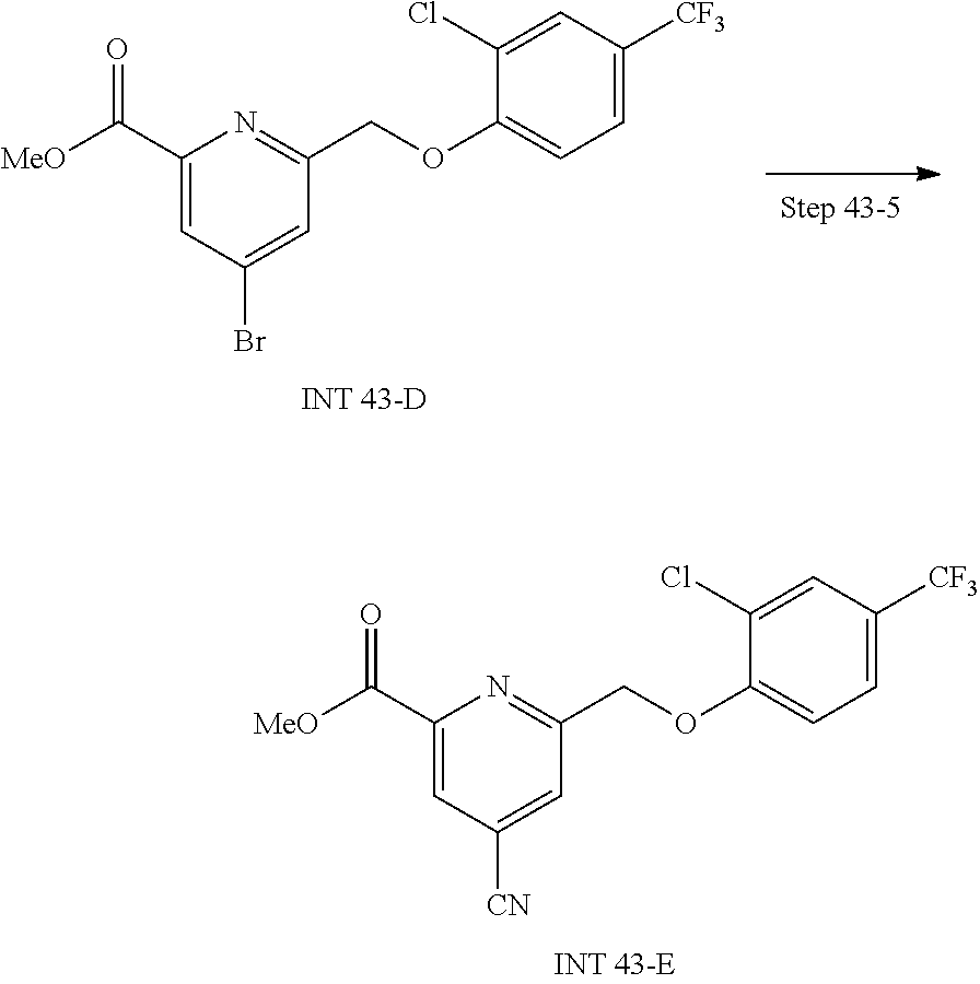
C1(C([MeO])=O)=CC([CN])=CC(COC2=CC=C([CF3])C=C2Cl)=N1.C1(C([MeO])=O)=CC(Br)=CC(COC2=CC=C([CF3])C=C2Cl)=N1
